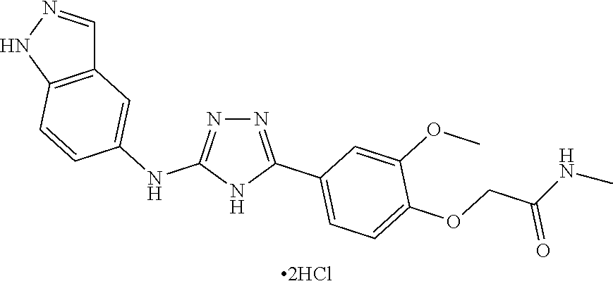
N1=C(NC2=CC3=C(C=C2)NN=C3)NC(C2=CC=C(OCC(NC)=O)C(OC)=C2)=N1
